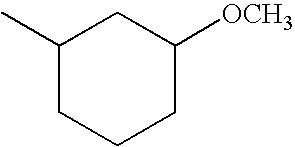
C1(C)CCCC([OCH3])C1
